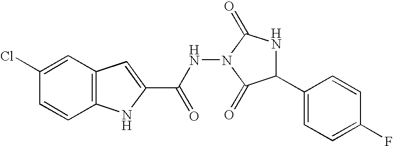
C12=C(C=C(Cl)C=C1)C=C(C(=O)NN1C(=O)NC(C3=CC=C(F)C=C3)C1=O)N2
